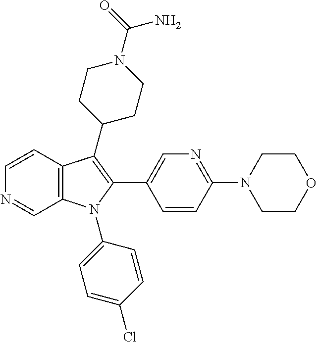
C1=CC2=C(C=N1)N(C1=CC=C(Cl)C=C1)C(C1=CN=C(N3CCOCC3)C=C1)=C2C1CCN(C(=O)N)CC1
